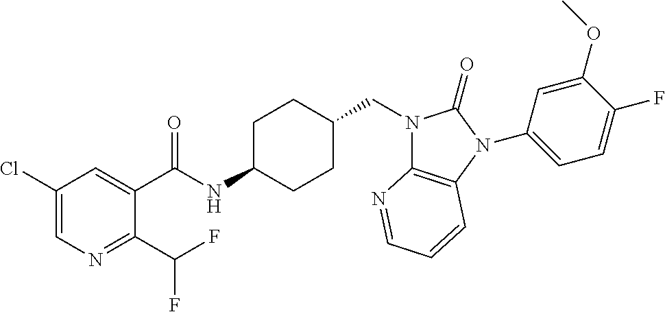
C1(Cl)=CN=C(C(F)F)C(C(NC2CCC(CN3C4=C(N(C5=CC=C(F)C(OC)=C5)C3=O)C=CC=N4)CC2)=O)=C1
